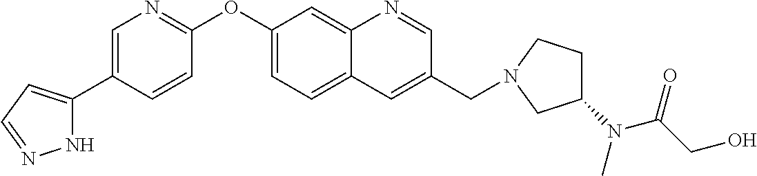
N1C(C2=CN=C(OC3=CC=C4C(=C3)N=CC(CN3CCC(N(C)C(CO)=O)C3)=C4)C=C2)=CC=N1
